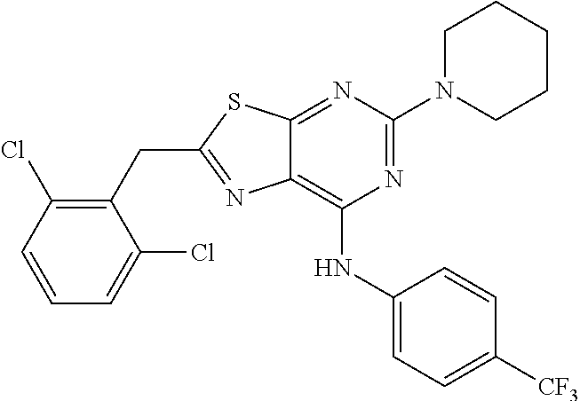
C1(CC2=NC3=C(NC4=CC=C([CF3])C=C4)N=C(N4CCCCC4)N=C3S2)=C(Cl)C=CC=C1Cl
